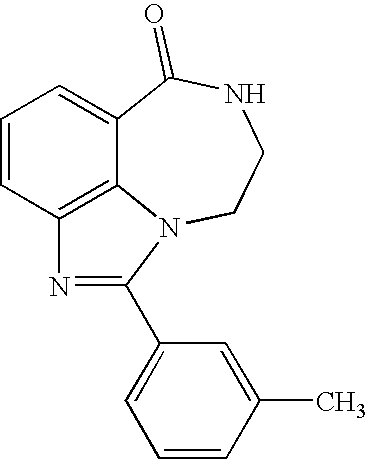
C1=CC2=C3C(=C1)C(=O)NCCN3C(C1=CC=CC(C)=C1)=N2
